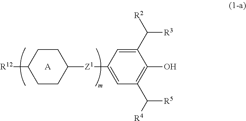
C1([Z1]C2CCC([R12])CC2)=CC(C([R4])[R5])=C(O)C(C([R2])[R3])=C1.[A]
